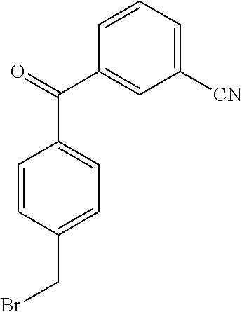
C1([CN])=CC=CC(C(C2=CC=C(CBr)C=C2)=O)=C1
